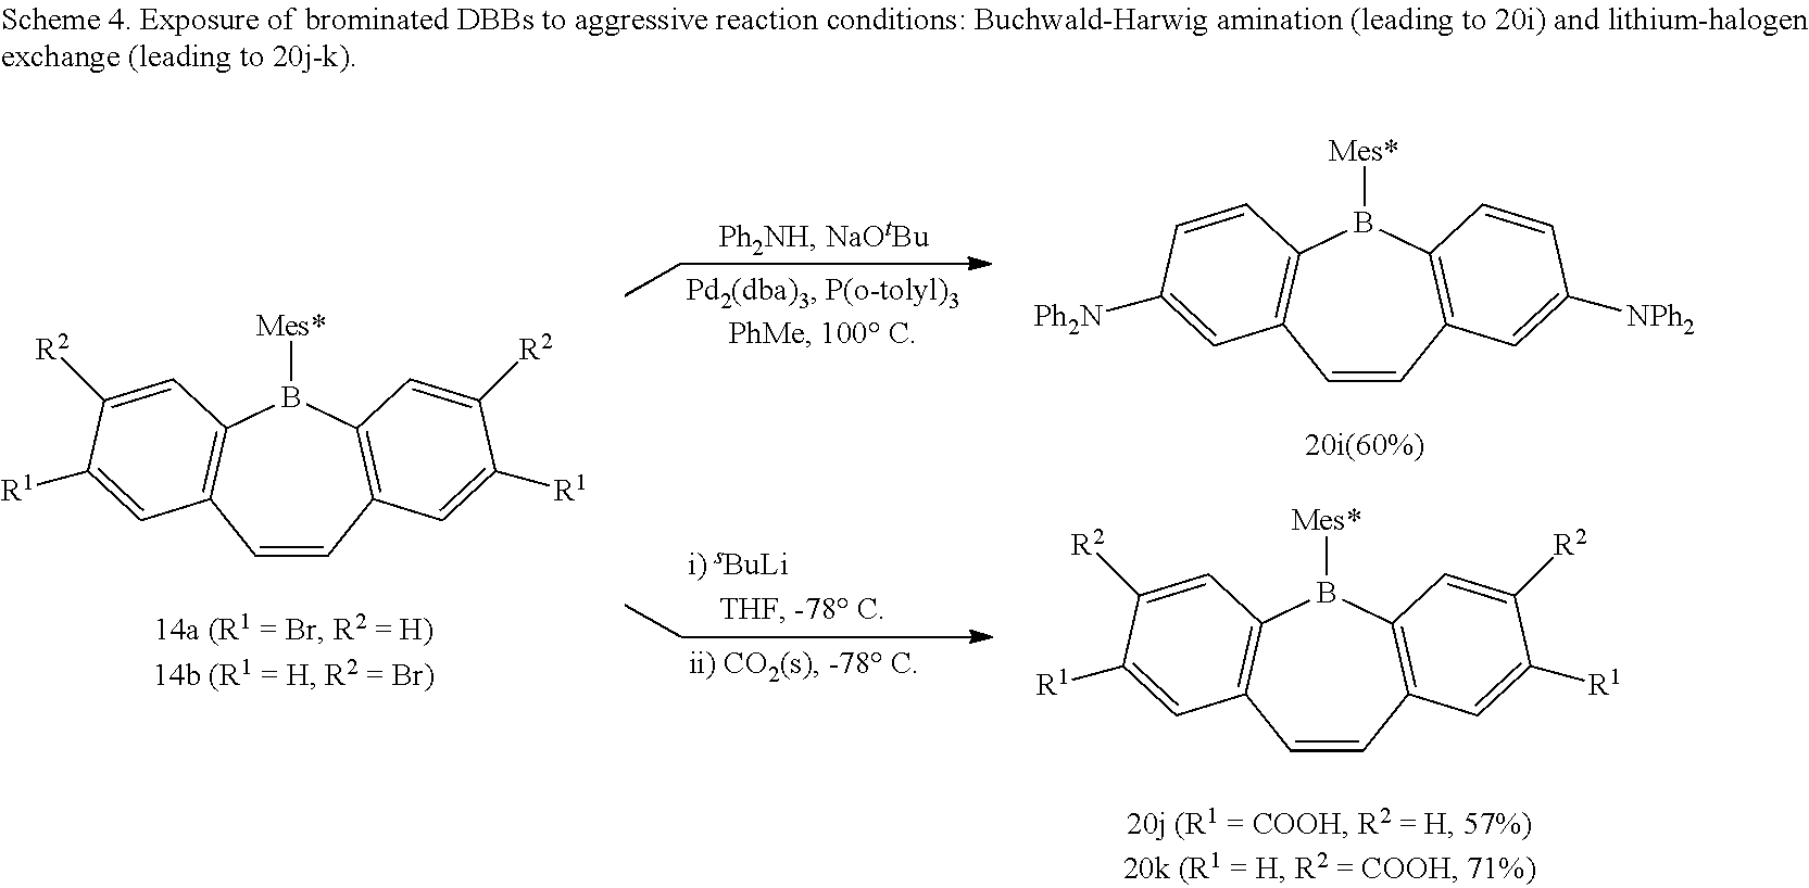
C1=CC2=C(B([Mes*])C3=C1C=C([R1])C([R2])=C3)C=C([R2])C([R1])=C2.C1=CC2=C(B([Mes*])C3=C1C=C([Ph2N])C=C3)C=CC([NPh2])=C2.C1=CC2=C(B([Mes*])C3=C1C=C([R1])C([R2])=C3)C=C([R2])C([R1])=C2
